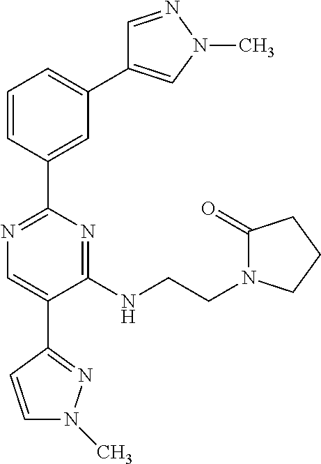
C1=CC(C2=NC=C(C3=NN(C)C=C3)C(NCCN3C(=O)CCC3)=N2)=CC(C2=CN(C)N=C2)=C1
